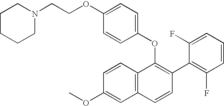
O(C1=C(C2=C(F)C=CC=C2F)C=CC2=C1C=CC(OC)=C2)C1=CC=C(OCCN2CCCCC2)C=C1
